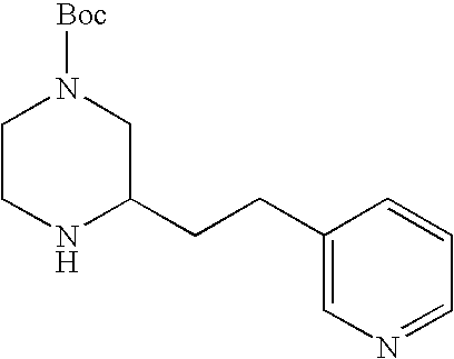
C1CNC(CCC2=CN=CC=C2)CN1[Boc]
